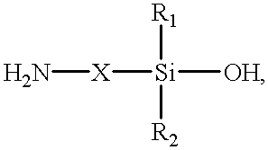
N[X][Si]([R1])([R2])[OH]
